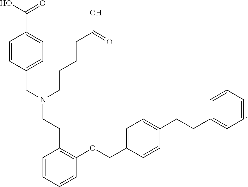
C(C1=CC=C(CN(CCCCC(=O)O)CCC2=C(OCC3=CC=C(CCC4=CC=CC=C4)C=C3)C=CC=C2)C=C1)(O)=O
